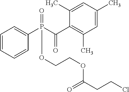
C1=C(C)C=C(C)C(C(P(C2=CC=CC=C2)(=O)OCCOC(CCCl)=O)=O)=C1C
